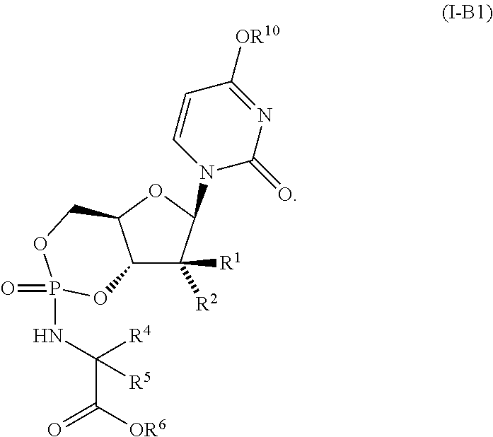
C12C([R1])([R2])C(N3C(=O)N=C([OR10])C=C3)OC1COP(=O)(NC([R4])(C(=O)[OR6])[R5])O2
